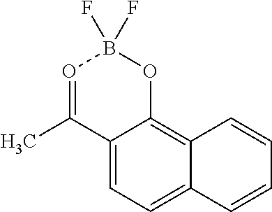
C12=CC=C3C(=C1OB(F)(F)O=C2C)C=CC=C3
